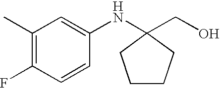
C1(C)=C(F)C=CC(NC2(CO)CCCC2)=C1
